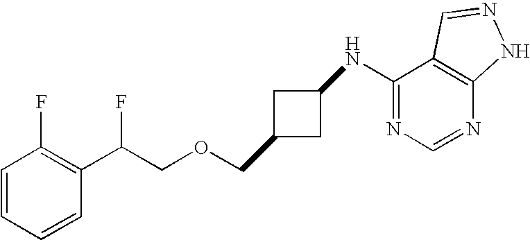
C1=CC=CC(C(COCC2CC(NC3=NC=NC4=C3C=NN4)C2)F)=C1F
